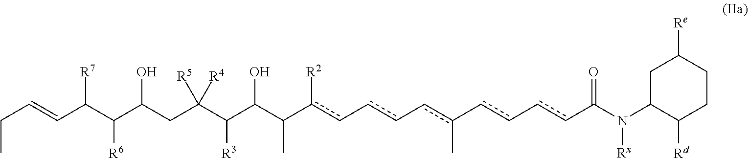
C(=CC(C([R6])C(CC(C(C(C(c(c-cc-cc(-cc-ccC(N(C1C([Rd])CCC([Re])C1)[Rx])=O)C)[R2])C)O)[R3])([R5])[R4])O)[R7])CC
